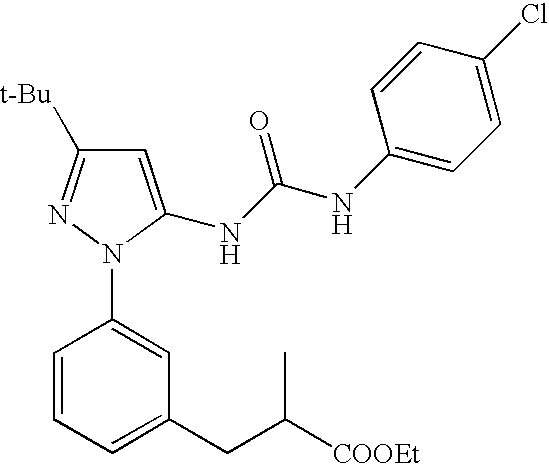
C1=CC=C(CC([COOEt])C)C=C1N1N=C([t-Bu])C=C1NC(NC1=CC=C(Cl)C=C1)=O
